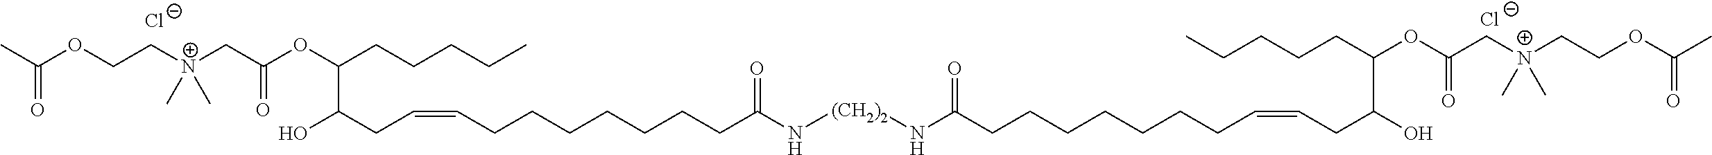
[Cl-].C(=O)(C)OCC[N+](C)(C)CC(OC(CCCCC)C(O)CC=CCCCCCCCC(N[(CH2)2]NC(=O)CCCCCCCC=CCC(O)C(OC(C[N+](CCOC(C)=O)(C)C)=O)CCCCC)=O)=O.[Cl-]
